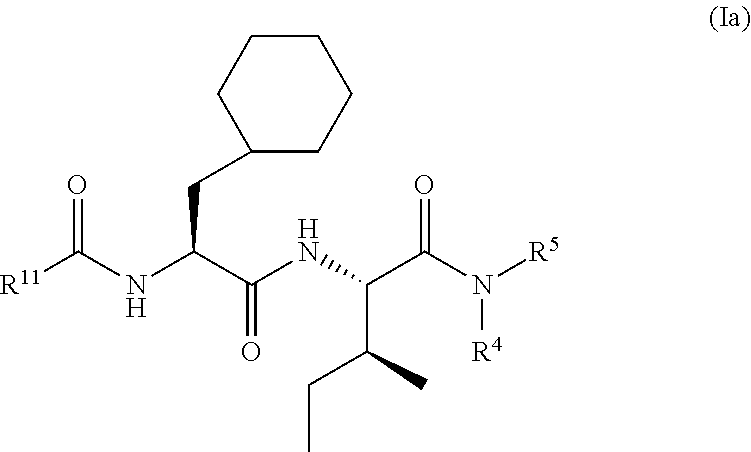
C(NC(C(NC(C(=O)N([R4])[R5])C(CC)C)=O)CC1CCCCC1)([R11])=O
